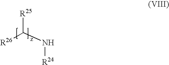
[R26]C([R25])N[R24]
